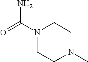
N1(C(=O)N)CCN(C)CC1
